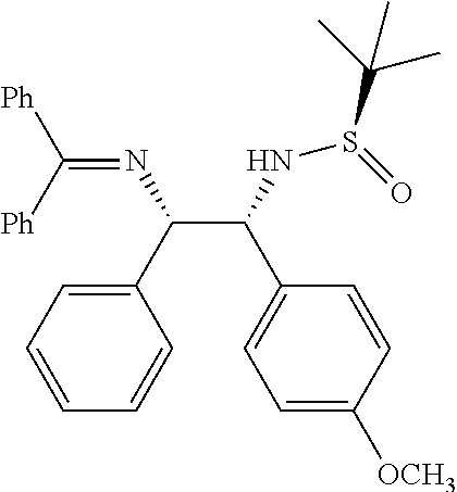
C(C(NS(C(C)(C)C)=O)C1=CC=C([OCH3])C=C1)(C1=CC=CC=C1)N=C([Ph])[Ph]
